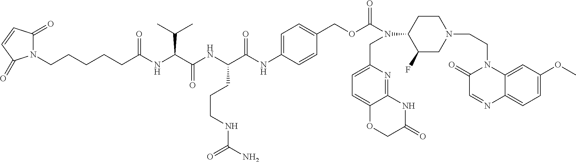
N1(CCCCCC(NC(C(NC(C(NC2=CC=C(COC(N(C3C(F)CN(CCN4C(=O)C=NC5=CC=C(OC)C=C45)CC3)CC3=CC=C4C(=N3)NC(=O)CO4)=O)C=C2)=O)CCCNC(N)=O)=O)C(C)C)=O)C(=O)C=CC1=O
